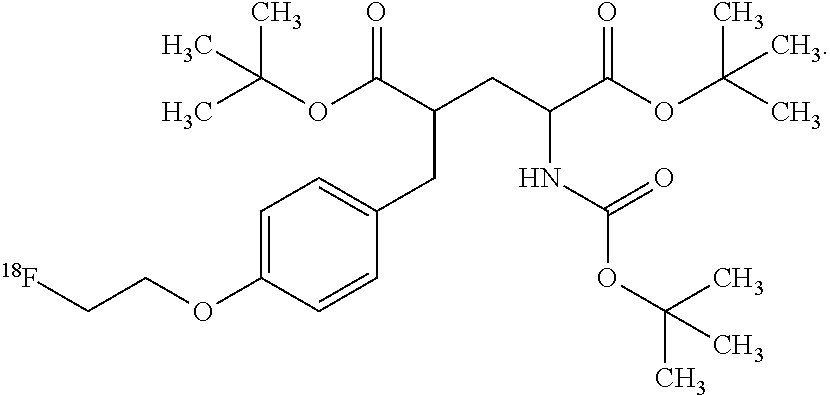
CC(OC(C(CC(C(OC(C)(C)C)=O)NC(OC(C)(C)C)=O)CC1=CC=C(OCC[18F])C=C1)=O)(C)C
